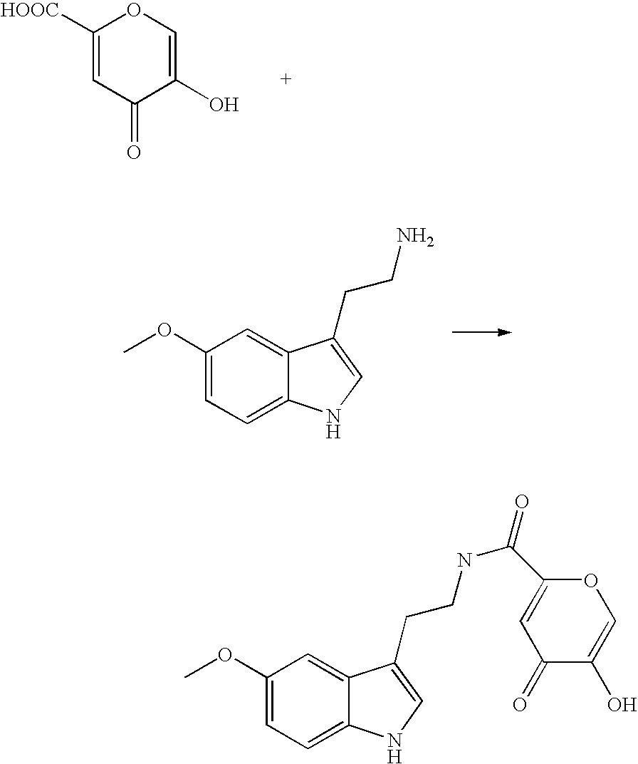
C1([HOOC])=CC(=O)C(O)=CO1.C1(OC)=CC=C2C(=C1)C(CCN)=CN2.C1(OC)=CC=C2C(=C1)C(CCNC(=O)C1=CC(=O)C(O)=CO1)=CN2
